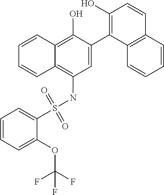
C1=C(C2=C(O)C=CC3=C2C=CC=C3)C(O)=C2C(=C1NS(C1=CC=CC=C1OC(F)(F)F)(=O)=O)C=CC=C2
